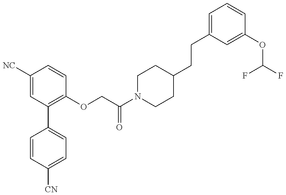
C1=CC([CN])=CC=C1C1=C(OCC(N2CCC(CCC3=CC=CC(OC(F)F)=C3)CC2)=O)C=CC([NC])=C1
